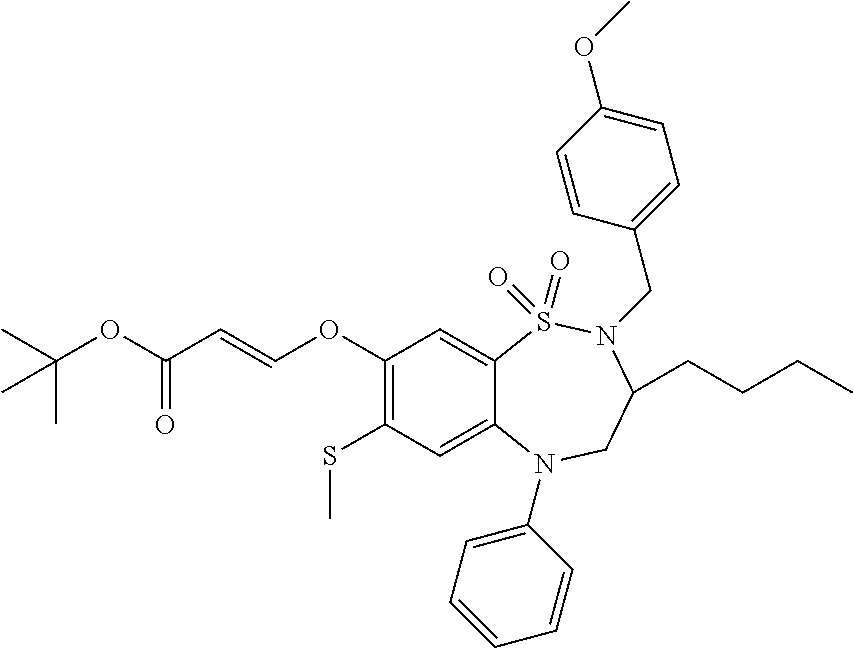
C1(OC=CC(OC(C)(C)C)=O)=C(SC)C=C2C(=C1)S(=O)(=O)N(CC1=CC=C(OC)C=C1)C(CCCC)CN2C1=CC=CC=C1
